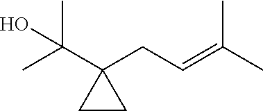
C(=C(C)C)CC1(C(C)(C)O)CC1
